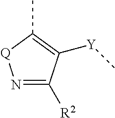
N1=C([R2])C([Y]C)=C(C)[Q]1
